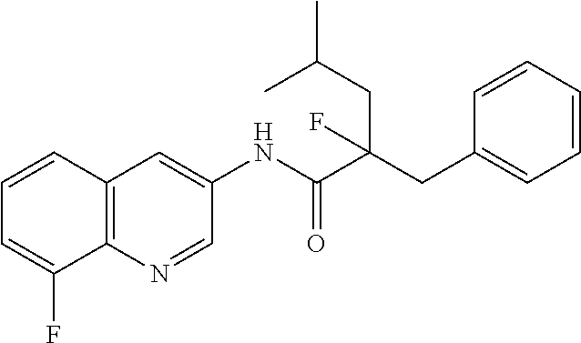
C12=C(N=CC(NC(C(CC3=CC=CC=C3)(CC(C)C)F)=O)=C1)C(F)=CC=C2
